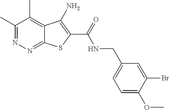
C1(C)=NN=C2C(=C1C)C(N)=C(C(=O)NCC1=CC=C(OC)C(Br)=C1)S2
